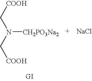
[COOH]CN(C[COOH])[CH2PO3Na2].[NaCl]
